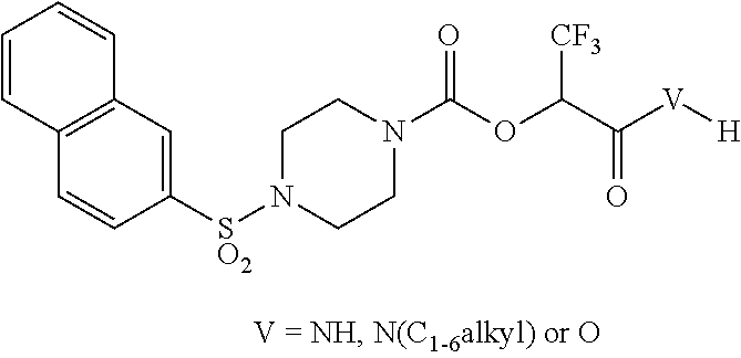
C1=C([SO2]N2CCN(C(OC(C([V][H])=O)[CF3])=O)CC2)C=CC2=C1C=CC=C2
